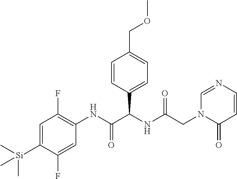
C1=CC(C(NC(CN2C(=O)C=CN=C2)=O)C(NC2=C(F)C=C([Si](C)(C)C)C(F)=C2)=O)=CC=C1COC
